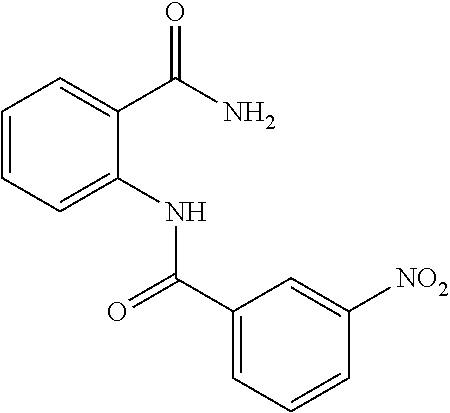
C1=CC=C(NC(C2=CC=CC([NO2])=C2)=O)C(C(=O)N)=C1
